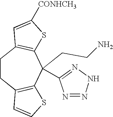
C1CC2=C(C(CCN)(C3=NNN=N3)C3=C1C=C([CONHCH3])S3)SC=C2
